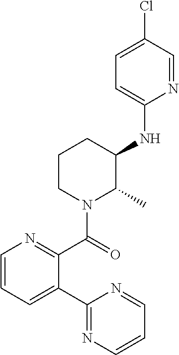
C1(C2=CC=CN=C2C(=O)N2C(C)C(NC3=CC=C(Cl)C=N3)CCC2)=NC=CC=N1
